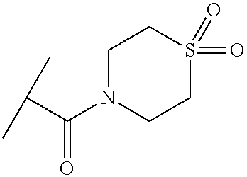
CC(C)C(N1CCS(=O)(=O)CC1)=O
